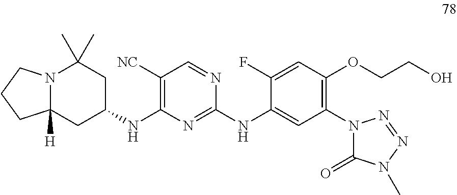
N12C([H])(CC(NC3=C([NC])C=NC(NC4=CC(N5C(=O)N(C)N=N5)=C(OCCO)C=C4F)=N3)CC1(C)C)CCC2
